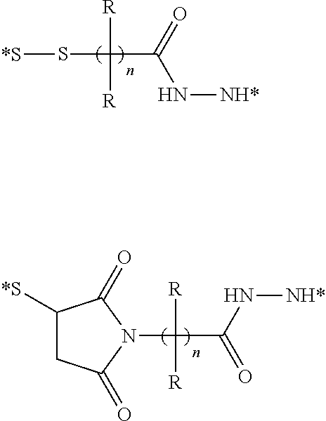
S(C(C(=O)N[NH*])([R])[R])[*S].C1([*S])CC(=O)N(C(C(N[NH*])=O)([R])[R])C1=O
